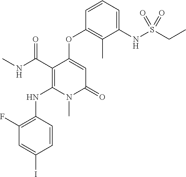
C1(C(NC)=O)=C(NC2=C(F)C=C(I)C=C2)N(C)C(=O)C=C1OC1=C(C)C(NS(CC)(=O)=O)=CC=C1
